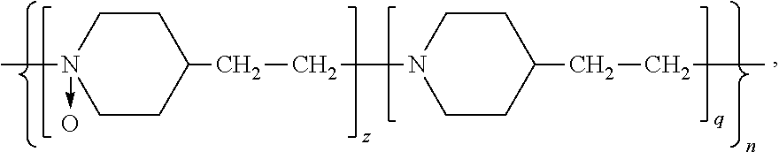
CN1(->O)CCC(CCN2CCC(CCC)CC2)CC1
